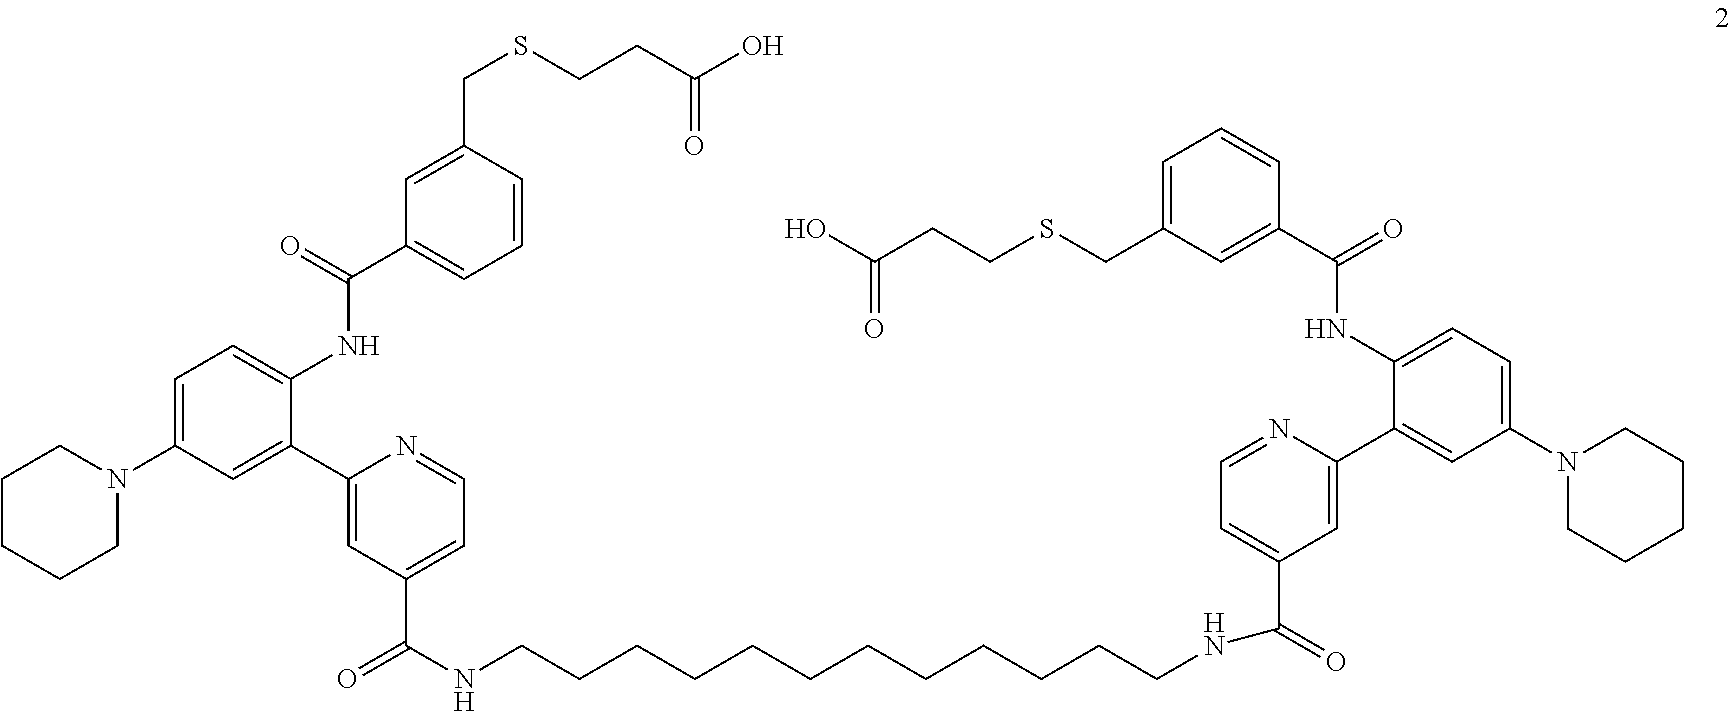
C1=C(N2CCCCC2)C=C(C2=CC(C(NCCCCCCCCCCCCNC(C3=CC=NC(C4=CC(N5CCCCC5)=CC=C4NC(C4=CC(CSCCC(O)=O)=CC=C4)=O)=C3)=O)=O)=CC=N2)C(NC(C2=CC=CC(CSCCC(O)=O)=C2)=O)=C1
